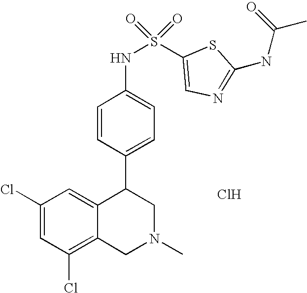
C1(Cl)=C2C(=CC(Cl)=C1)C(C1=CC=C(NS(=O)(=O)C3=CN=C(NC(C)=O)S3)C=C1)CN(C)C2.Cl
